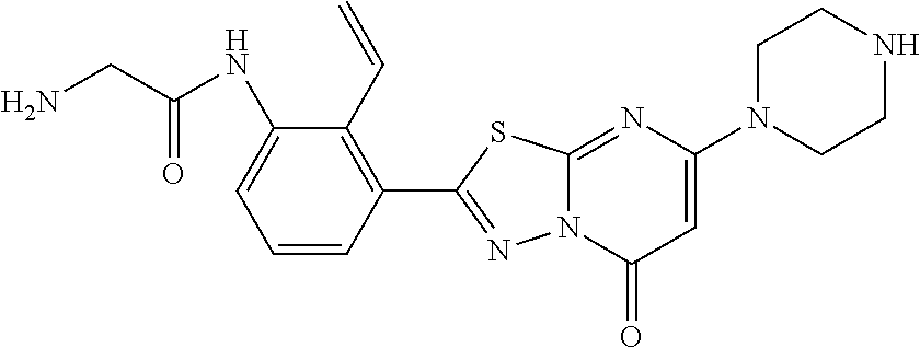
C1(C=C)=C(C2=NN3C(=NC(N4CCNCC4)=CC3=O)S2)C=CC=C1NC(CN)=O
